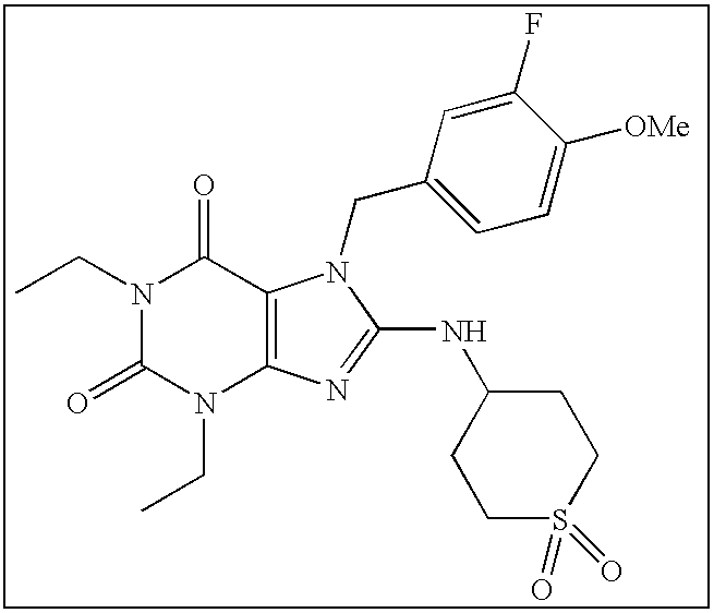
C(N1C(=O)N(CC)C2=C(C1=O)N(CC1=CC=C([OMe])C(F)=C1)C(NC1CCS(=O)(=O)CC1)=N2)C
